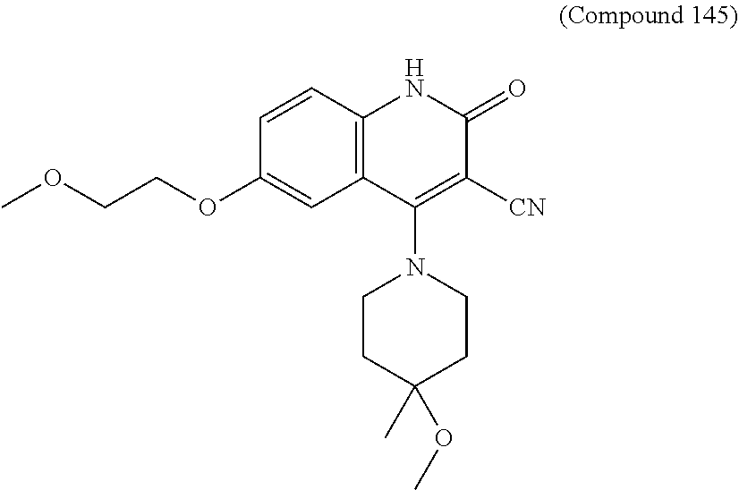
C1=CC2=C(C=C1OCCOC)C(N1CCC(C)(OC)CC1)=C([CN])C(=O)N2
